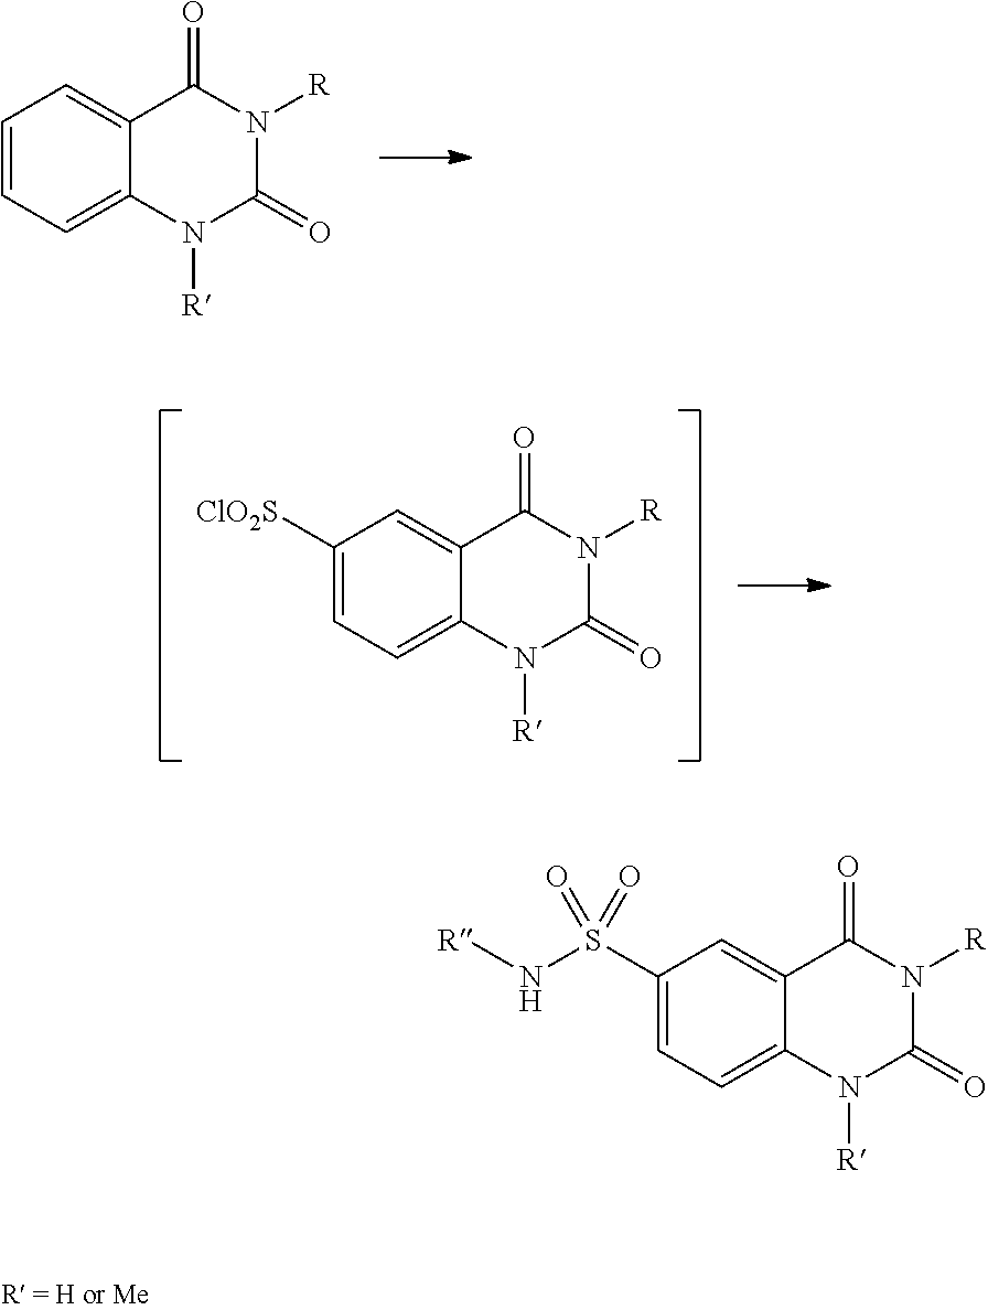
C1([ClO2S])=CC=C2C(=C1)C(=O)N([R])C(=O)N2[R].C1=CC=C2C(=C1)C(=O)N([R])C(=O)N2[R].C1(S(N[R])(=O)=O)=CC=C2C(=C1)C(=O)N([R])C(=O)N2[R]
